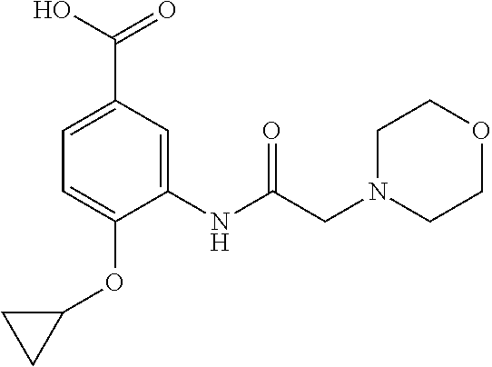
C1(NC(CN2CCOCC2)=O)=CC(C(O)=O)=CC=C1OC1CC1
